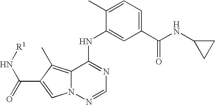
N1=C(NC2=CC(C(NC3CC3)=O)=CC=C2C)C2=C(C)C(C(=O)N[R1])=CN2N=C1
